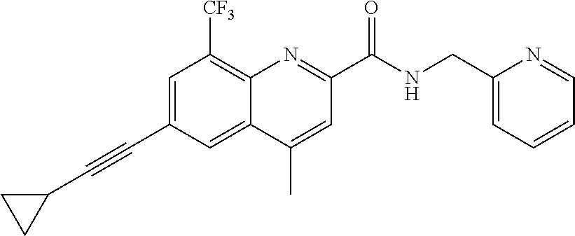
C12=C([CF3])C=C(C#CC3CC3)C=C1C(C)=CC(C(NCC1=CC=CC=N1)=O)=N2
